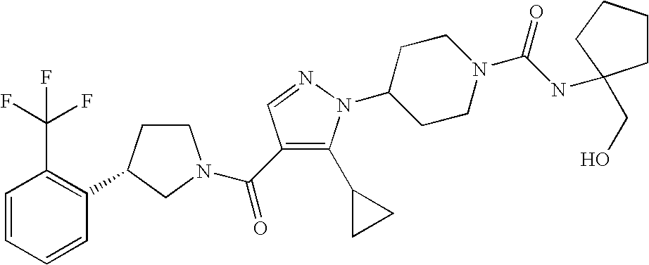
C1CC(C2=C(C(F)(F)F)C=CC=C2)CN1C(=O)C1=C(C2CC2)N(C2CCN(C(=O)NC3(CO)CCCC3)CC2)N=C1
